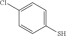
C1(Cl)=CC=C(S)C=C1
